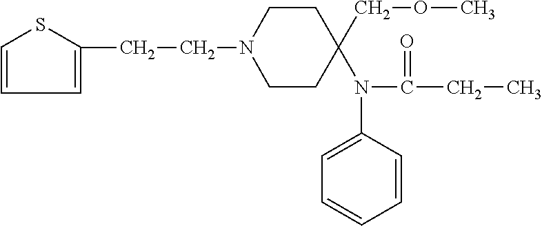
C1=CC=C(CCN2CCC(N(C(CC)=O)C3=CC=CC=C3)(COC)CC2)S1
